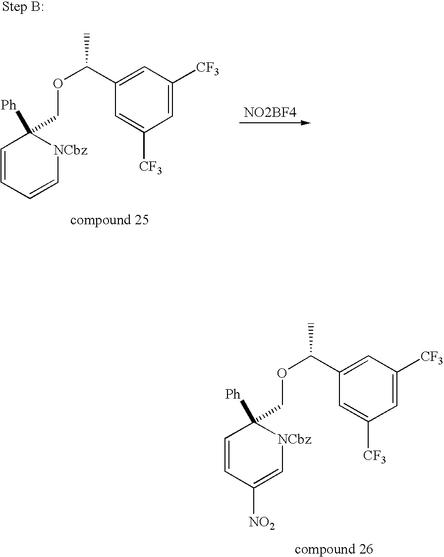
C1=C([CF3])C=C(C(OCC2([Ph])C=CC([NO2])=C[NCbz]2)C)C=C1[CF3].C1=C([CF3])C=C(C(OCC2([Ph])C=CC=C[NCbz]2)C)C=C1[CF3].[NO2BF4]
